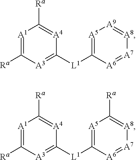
[A1]1=C([Ra])[A3]=C([L1]C2=[A5][A9]=[A8][A7]=[A6]2)[A4]=C1[Ra].[A1]1=C([Ra])[A3]=C([L1]C2=[A5]C([Ra])=[A8][A7]=[A6]2)[A4]=C1[Ra]
